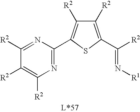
N1=C(C2=C([R2])C([R2])=C(C(=N[R1])[R2])S2)N=C([R2])C([R2])=C1[R2]
